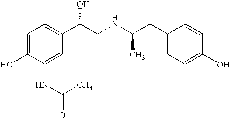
C1=C(O)C(NC(=O)C)=CC(C(CNC(CC2=CC=C([OH])C=C2)C)O)=C1
